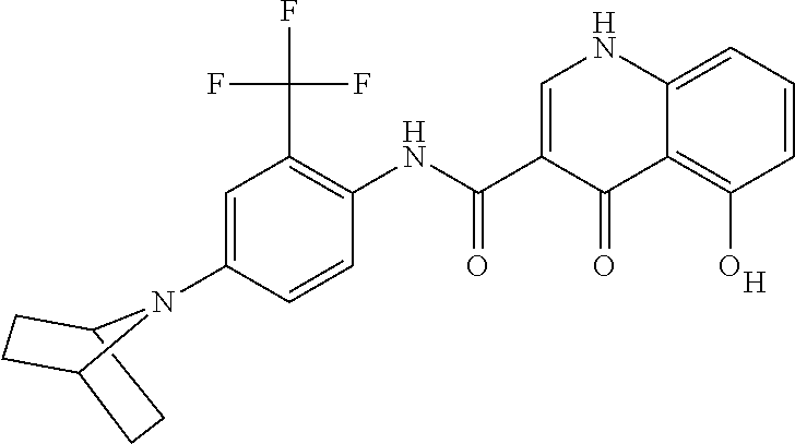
C1=C(N2C3CCC2CC3)C=CC(NC(C2=CNC3=CC=CC(O)=C3C2=O)=O)=C1C(F)(F)F.[H]
